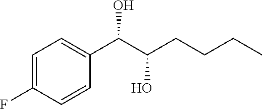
C1=C(F)C=CC(C(C(CCCC)O)O)=C1
